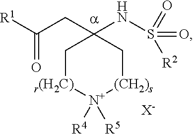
C(CC1(NS(=O)([R2])=O)C[r(H2C)][N+]([R4])([R5])[(CH2)s]C1)([R1])=O.[X-]
